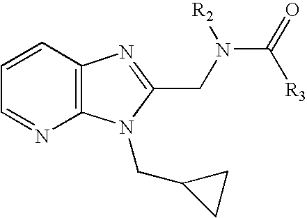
C1=CC2=C(N=C1)N(CC1CC1)C(CN(C(=O)[R3])[R2])=N2
